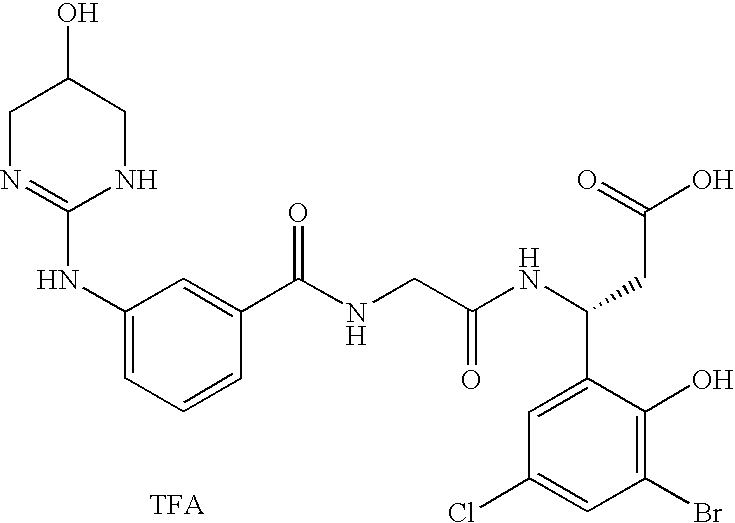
[TFA].C1(NC2=NCC(O)CN2)=CC=CC(C(=O)NCC(NC(C2=CC(Cl)=CC(Br)=C2O)CC(O)=O)=O)=C1
